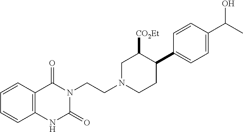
C1=CC2=C(C=C1)C(=O)N(CCN1CCC(C3=CC=C(C(C)O)C=C3)C([CO2Et])C1)C(=O)N2
